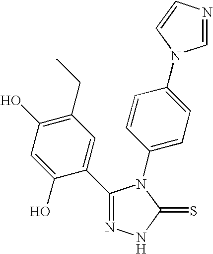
C1(C2=CC(CC)=C(O)C=C2O)=NNC(=S)N1C1=CC=C(N2C=NC=C2)C=C1
